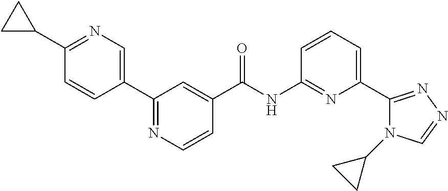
C1=C(C2=NC=CC(C(NC3=NC(C4=NN=CN4C4CC4)=CC=C3)=O)=C2)C=CC(C2CC2)=N1
